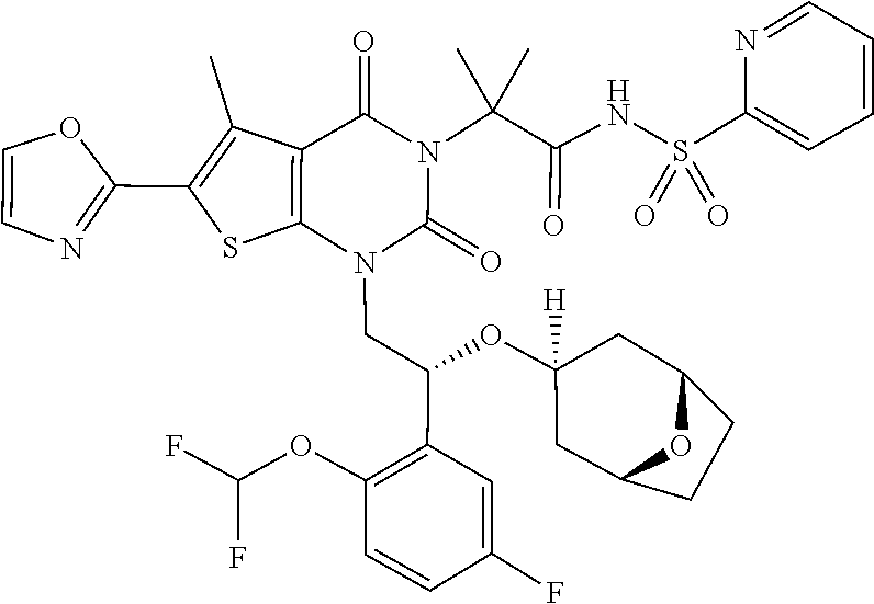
C1=CC(F)=CC(C(CN2C(=O)N(C(C(=O)NS(=O)(=O)C3=CC=CC=N3)(C)C)C(=O)C3=C2SC(C2=NC=CO2)=C3C)OC2([H])CC3CCC(C2)O3)=C1OC(F)F
